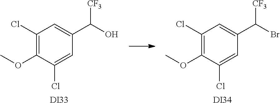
C1(Cl)=C(OC)C(Cl)=CC(C(O)[CF3])=C1.[DI33].C1(Cl)=C(OC)C(Cl)=CC(C(Br)[CF3])=C1.[DI34]
